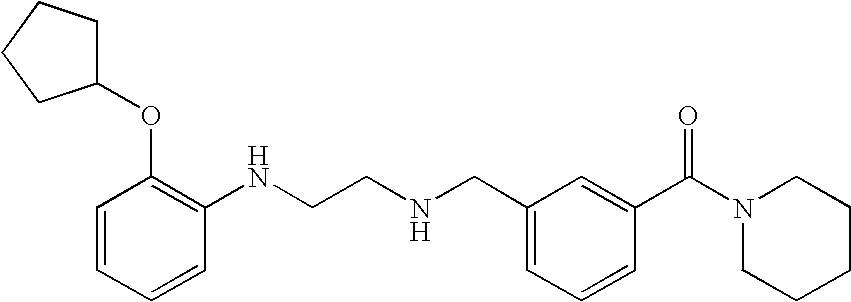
C1=CC=CC(NCCNCC2=CC=CC(C(N3CCCCC3)=O)=C2)=C1OC1CCCC1
